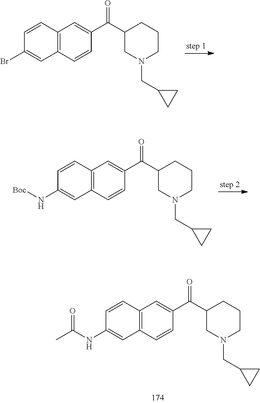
C1(C(C2=CC3=C(C=C2)C=C(Br)C=C3)=O)CN(CC2CC2)CCC1.C1(C(C2=CC3=C(C=C2)C=C(N[Boc])C=C3)=O)CN(CC2CC2)CCC1.C1(C(C2=CC3=C(C=C2)C=C(NC(C)=O)C=C3)=O)CN(CC2CC2)CCC1
